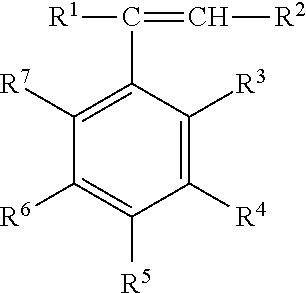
C1([R6])=C([R5])C([R4])=C([R3])C(C([R1])=C[R2])=C1[R7]
